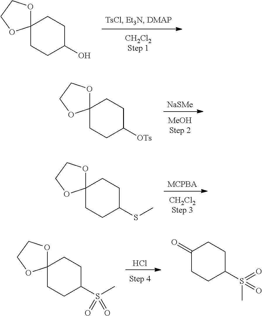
C12(CCC(O)CC1)OCCO2.[NaSMe].C12(CCC([OTs])CC1)OCCO2.[MCPBA].C12(CCC(SC)CC1)OCCO2.Cl.C12(CCC(S(C)(=O)=O)CC1)OCCO2.C1(=O)CCC(S(C)(=O)=O)CC1
